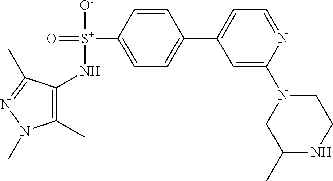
C1(N[S+](=O)([O-])C2=CC=C(C3=CC=NC(N4CC(C)NCC4)=C3)C=C2)=C(C)N(C)N=C1C
